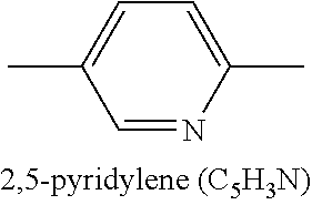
C1=NC(C)=CC=C1C
